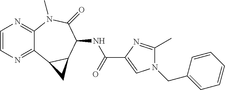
C1=CN=C2C(=N1)N(C)C(=O)C(NC(C1=CN(CC3=CC=CC=C3)C(C)=N1)=O)C1C2C1
